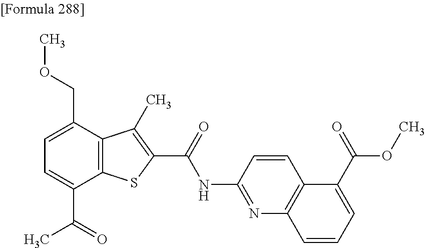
C1=C(C(=O)C)C2=C(C(COC)=C1)C(C)=C(C(=O)NC1=NC3=C(C=C1)C(C(OC)=O)=CC=C3)S2
